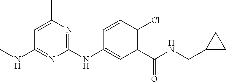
C1=CC(Cl)=C(C(NCC2CC2)=O)C=C1NC1=NC(C)=CC(NC)=N1
